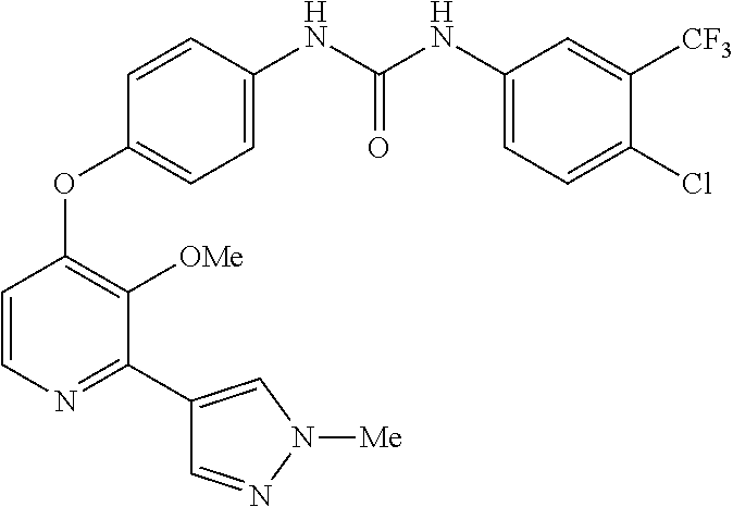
C1=C(NC(NC2=CC=C(Cl)C([CF3])=C2)=O)C=CC(OC2=C([OMe])C(C3=CN([Me])N=C3)=NC=C2)=C1
